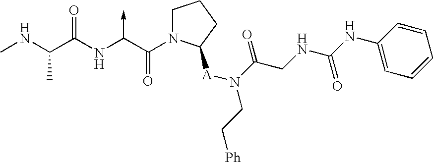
C(NC)(C(NC(C(N1CCCC1[A]N(C(=O)CNC(NC1=CC=CC=C1)=O)CC[Ph])=O)->C)=O)C
